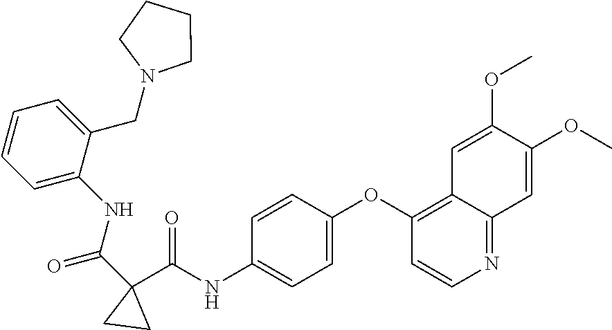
O=C(C1(C(NC2=CC=C(OC3=C4C(=NC=C3)C=C(OC)C(OC)=C4)C=C2)=O)CC1)NC1=CC=CC=C1CN1CCCC1
